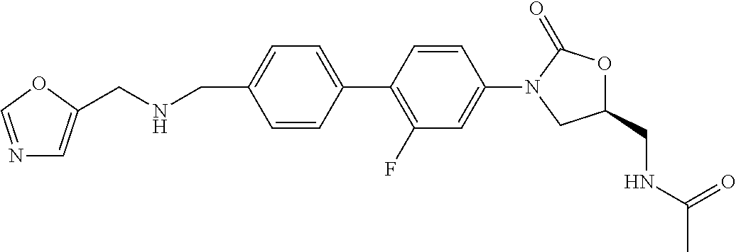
C1(N2CC(CNC(=O)C)OC2=O)=CC(F)=C(C2=CC=C(CNCC3=CN=CO3)C=C2)C=C1
